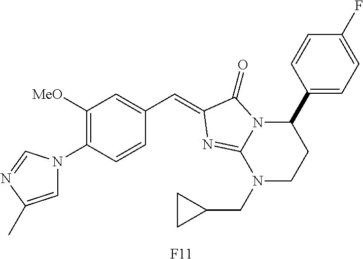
C1=C(C)N=CN1C1=C([MeO])C=C(C=C2C(=O)N3C(C4=CC=C(F)C=C4)CCN(CC4CC4)C3=N2)C=C1.[F11]
